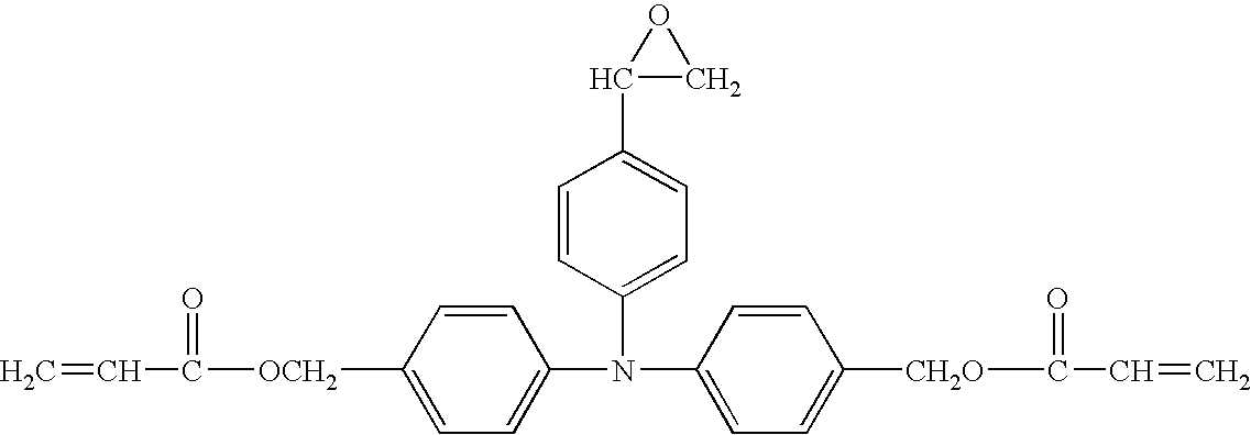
C1=C(N(C2=CC=C([CH2O]C(=O)C=C)C=C2)C2=CC=C(C3CO3)C=C2)C=CC([OCH2]C(=O)C=C)=C1
